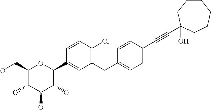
C1(CO)C(O)C(O)C(O)C(C2=CC(CC3=CC=C(C#CC4(O)CCCCCC4)C=C3)=C(Cl)C=C2)O1
